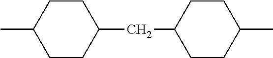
C1CC(C)CCC1CC1CCC(C)CC1
